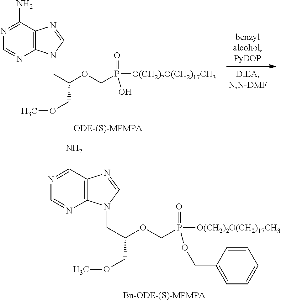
N1=C(N)C2=C(N=C1)N(CC(OCP(=O)([O(CH2)2O(CH2)17CH3])OCC1=CC=CC=C1)COC)C=N2.N1=C(N)C2=C(N=C1)N(CC(OCP(=O)([O(CH2)2O(CH2)17CH3])O)COC)C=N2
